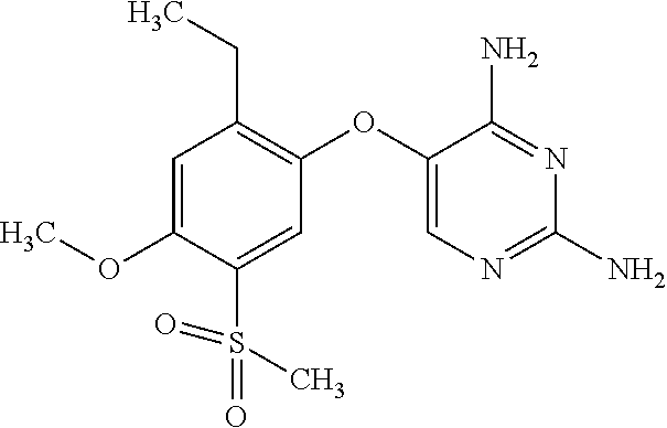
C1=C(OC)C(S(C)(=O)=O)=CC(OC2=CN=C(N)N=C2N)=C1CC
